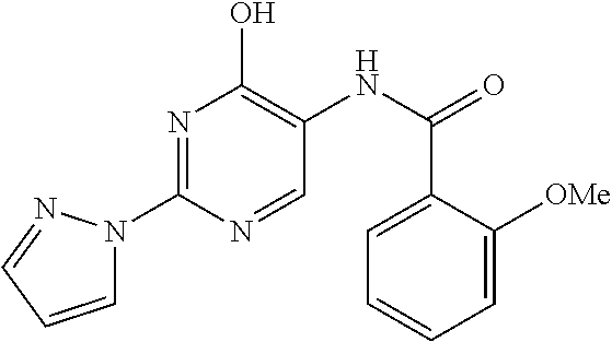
N1=C(N2C=CC=N2)N=CC(NC(=O)C2=CC=CC=C2[OMe])=C1O
